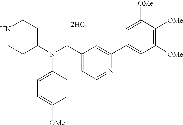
N1CCC(N(CC2=CC=NC(C3=CC([OMe])=C([OMe])C([OMe])=C3)=C2)C2=CC=C([OMe])C=C2)CC1.[2HCl]
